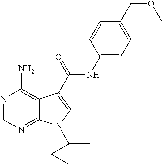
N1=CN=C2C(=C1N)C(C(NC1=CC=C(COC)C=C1)=O)=CN2C1(C)CC1
